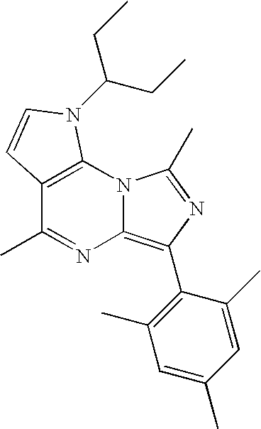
C12=C(N3C(=C(C4=C(C)C=C(C)C=C4C)N=C3C)N=C1C)N(C(CC)CC)C=C2
